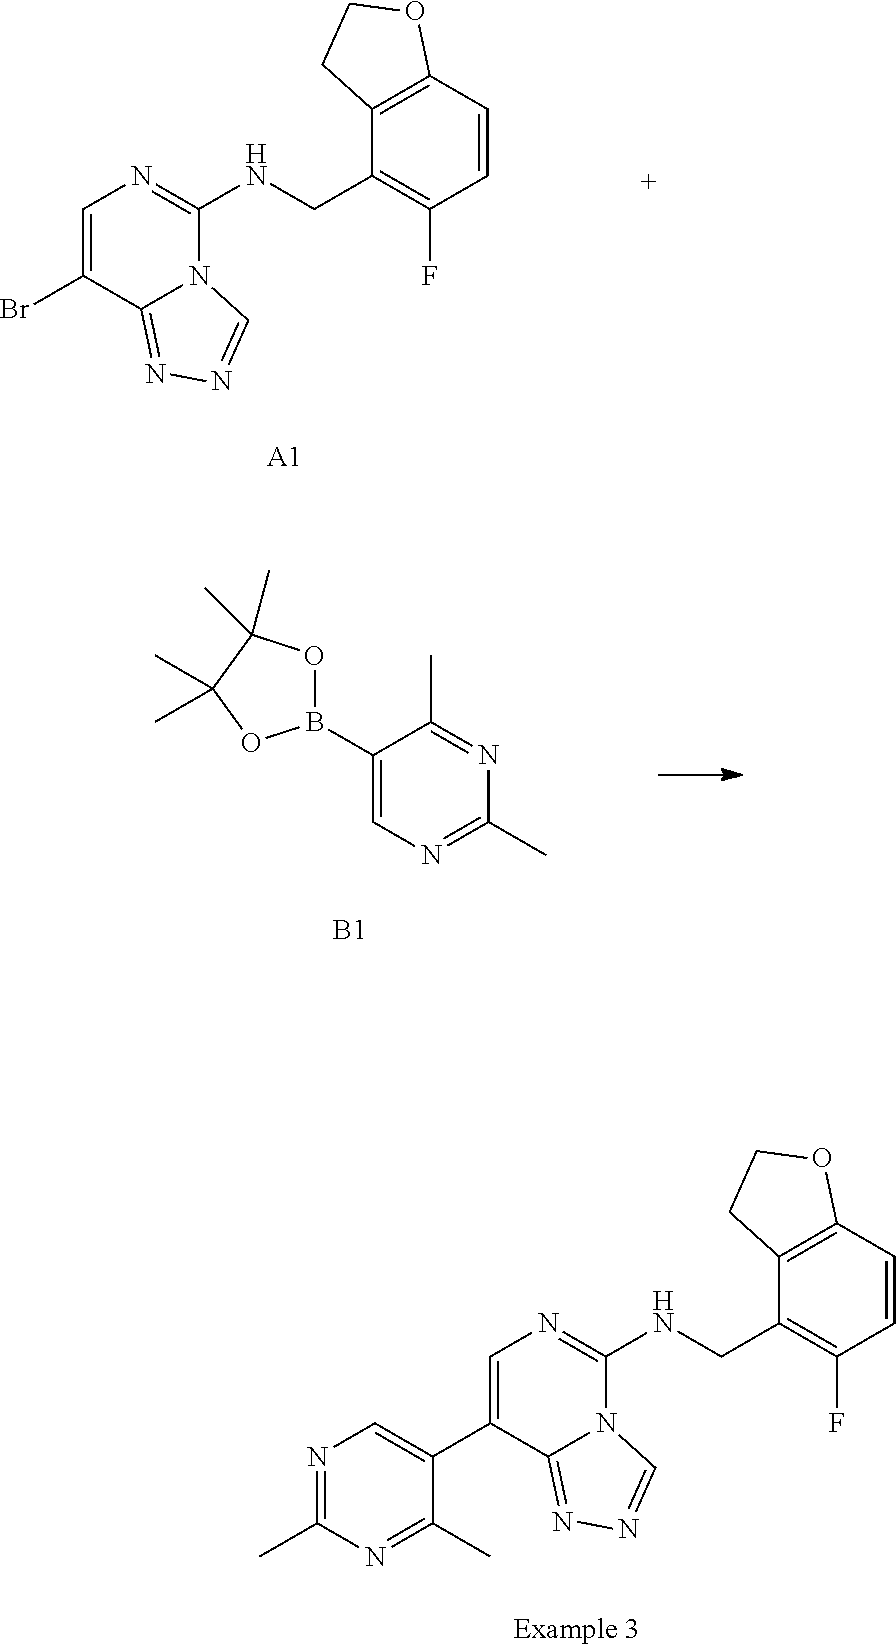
BrC1=CN=C(NCC2=C(F)C=CC3=C2CCO3)N2C1=NN=C2.[A1].N1=C(C)C(B2OC(C)(C)C(C)(C)O2)=CN=C1C.[B1].C1(C2=CN=C(NCC3=C(F)C=CC4=C3CCO4)N3C2=NN=C3)=CN=C(C)N=C1C
